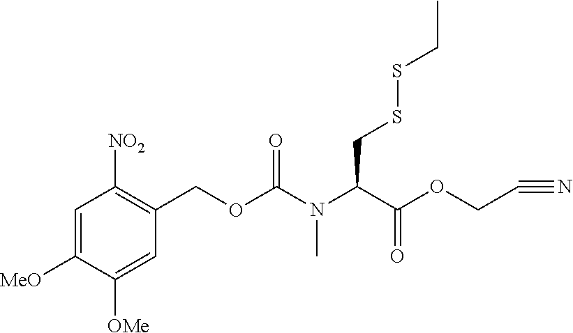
C1([NO2])=C(COC(N(C(C(OCC#N)=O)CSSCC)C)=O)C=C([OMe])C([MeO])=C1
